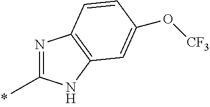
N1=C(C)NC2=C1C=CC(O[CF3])=C2
